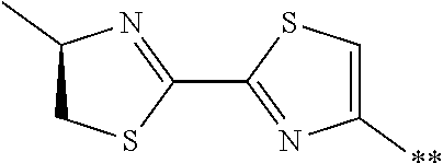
C1(C2=NC(C)CS2)=NC([**])=CS1
